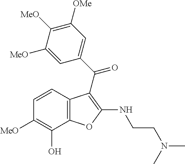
C12=C(C(O)=C([MeO])C=C1)OC(NCCN(C)C)=C2C(C1=CC([OMe])=C([MeO])C([MeO])=C1)=O
